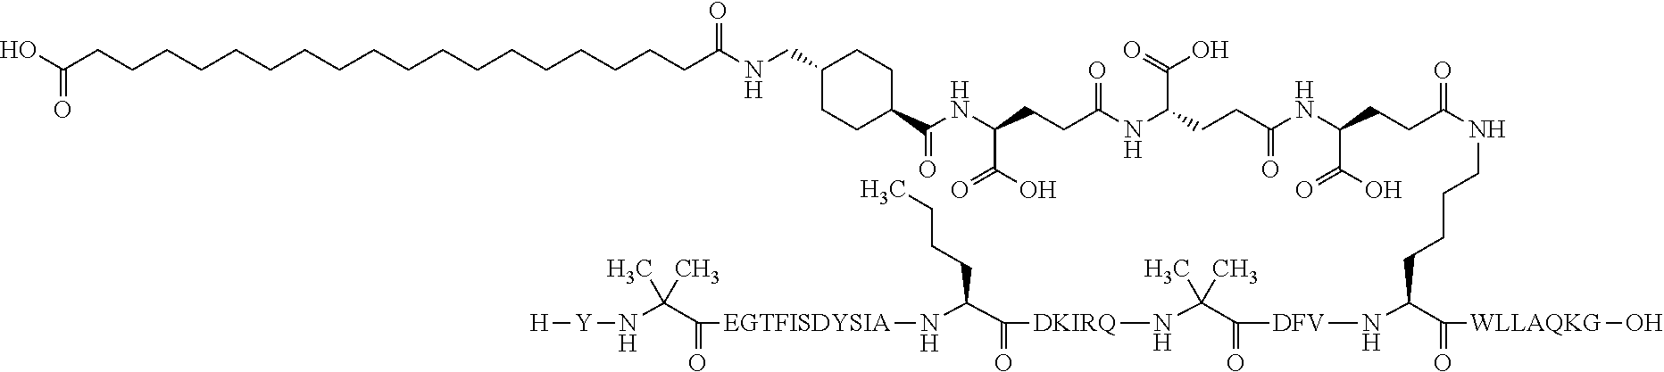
C(NC(CCC(NC(CCC(NC(C(=O)O)CCC(NCCCCC(N[DFV]C(C(N[DKIRQ]C(C(N[EGTFISDYSIA]C(C(N[Y][H])(C)C)=O)CCCC)=O)(C)C)=O)C(=O)[WLLAQKG]O)=O)=O)C(=O)O)=O)C(O)=O)(=O)C1CCC(CNC(CCCCCCCCCCCCCCCCCCC(O)=O)=O)CC1
